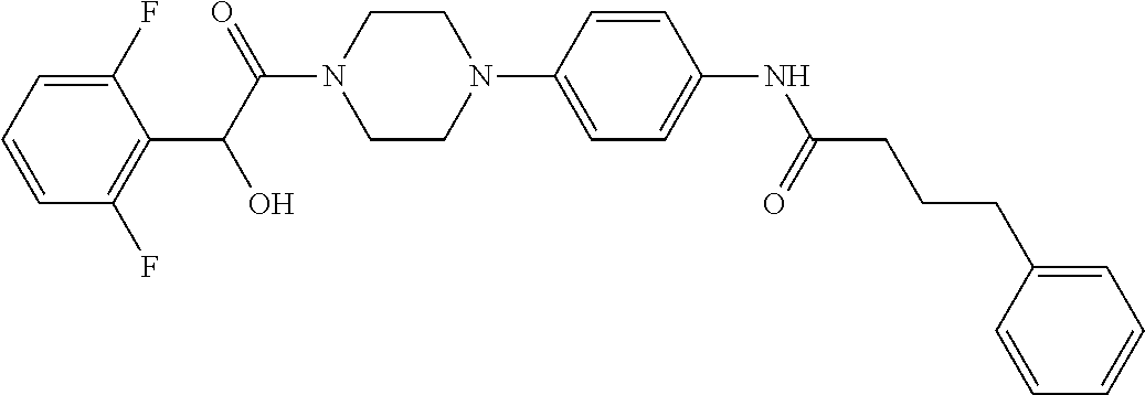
C1(F)=CC=CC(F)=C1C(C(=O)N1CCN(C2=CC=C(NC(CCCC3=CC=CC=C3)=O)C=C2)CC1)O
